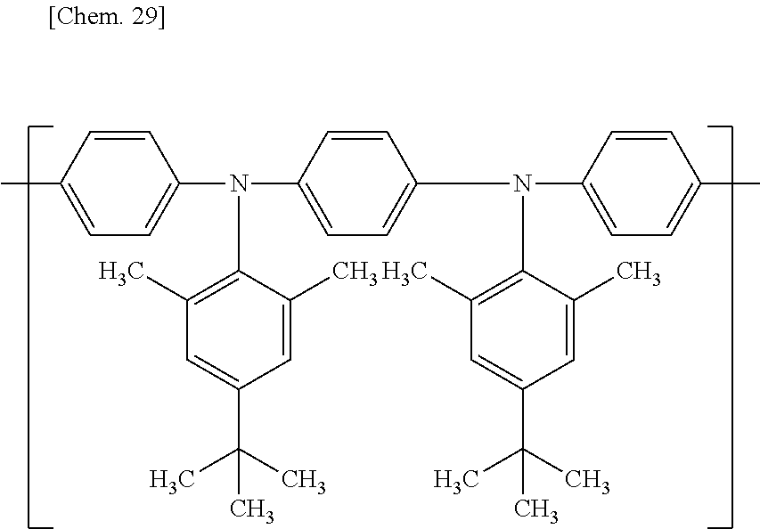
C1=CC(C)=CC=C1N(C1=CC=C(N(C2=CC=C(C)C=C2)C2=C(C)C=C(C(C)(C)C)C=C2C)C=C1)C1=C(C)C=C(C(C)(C)C)C=C1C
